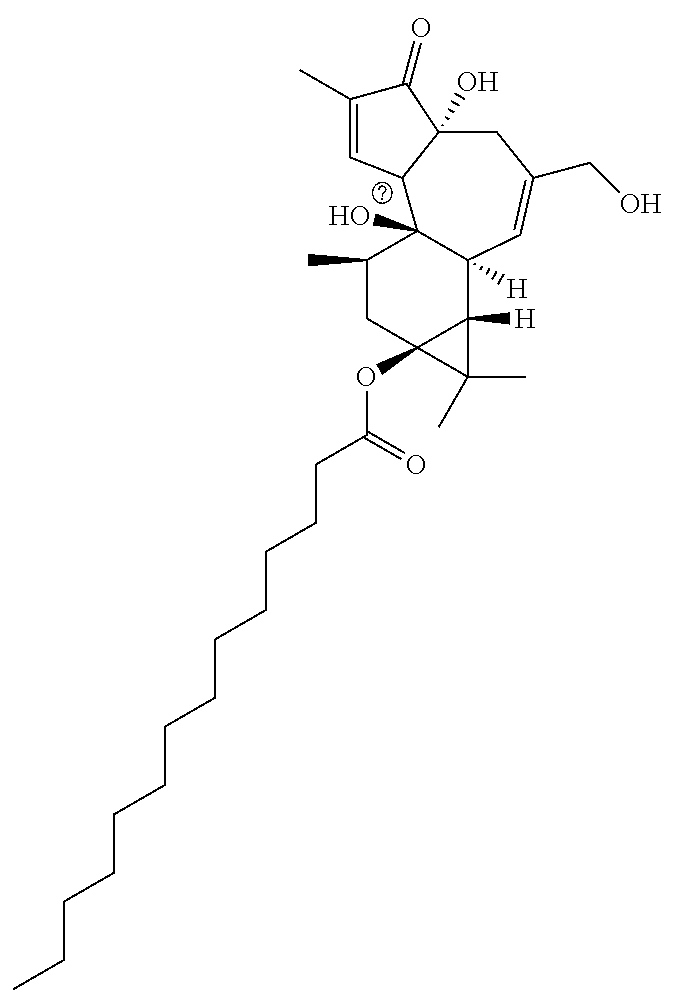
C1(C)CC2(OC(CCCCCCCCCCCCC)=O)C([H])(C3([H])C1(O)C1C(O)(CC(CO)=C3)C(=O)C(C)=C1)C2(C)C
